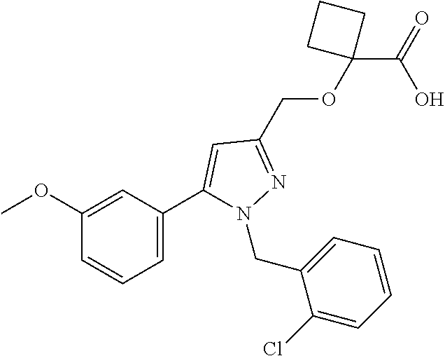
C(C1(OCC2=NN(CC3=CC=CC=C3Cl)C(C3=CC=CC(OC)=C3)=C2)CCC1)(=O)O
